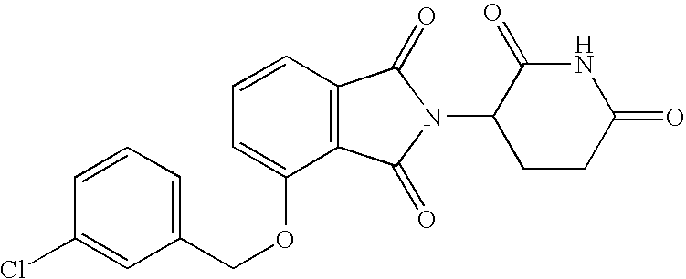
C1=CC2=C(C(OCC3=CC=CC(Cl)=C3)=C1)C(=O)N(C1CCC(=O)NC1=O)C2=O
